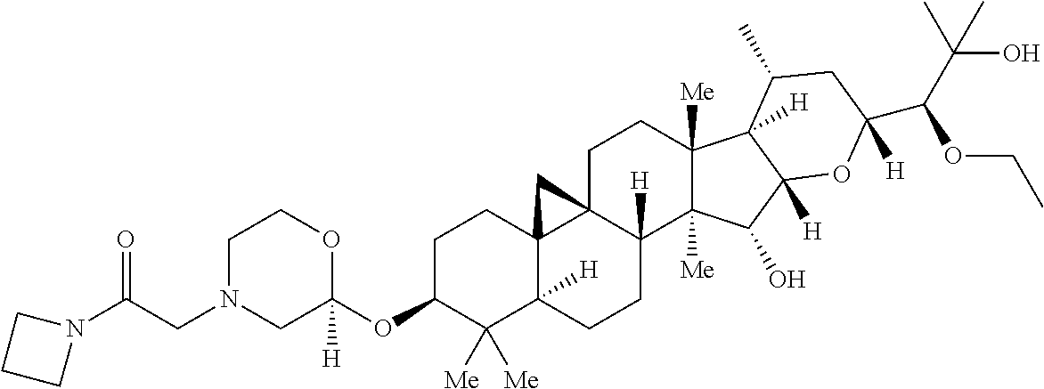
C1C(OC2([H])OCCN(CC(N3CCC3)=O)C2)C([Me])([Me])C2([H])C3(C1)C1(CCC4([Me])C([Me])(C(O)C5([H])C4([H])C(C)CC(C(C(C)(C)O)OCC)([H])O5)C1([H])CC2)C3
